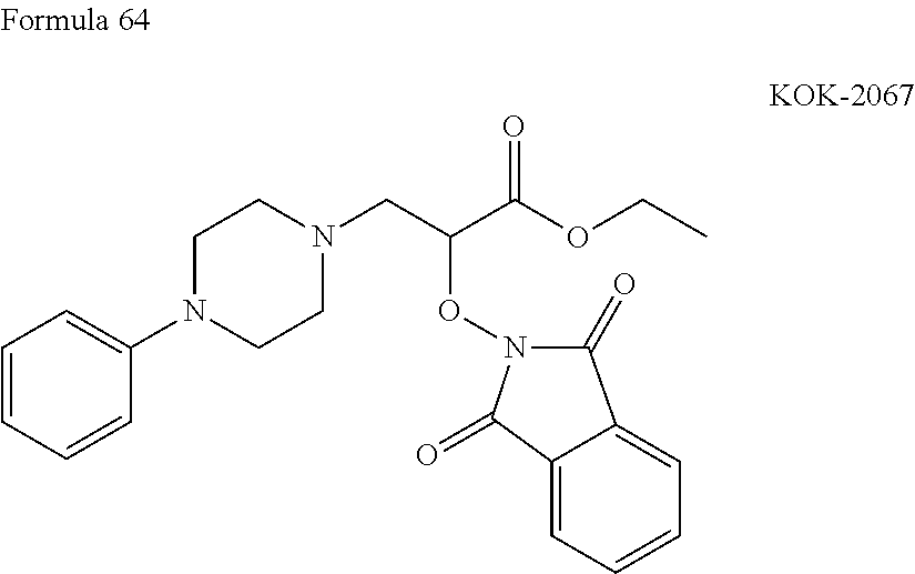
C1(N2CCN(CC(C(OCC)=O)ON3C(=O)C4=CC=CC=C4C3=O)CC2)=CC=CC=C1
